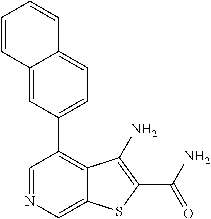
C1=NC=C2C(=C1C1=CC=C3C(=C1)C=CC=C3)C(N)=C(C(N)=O)S2
